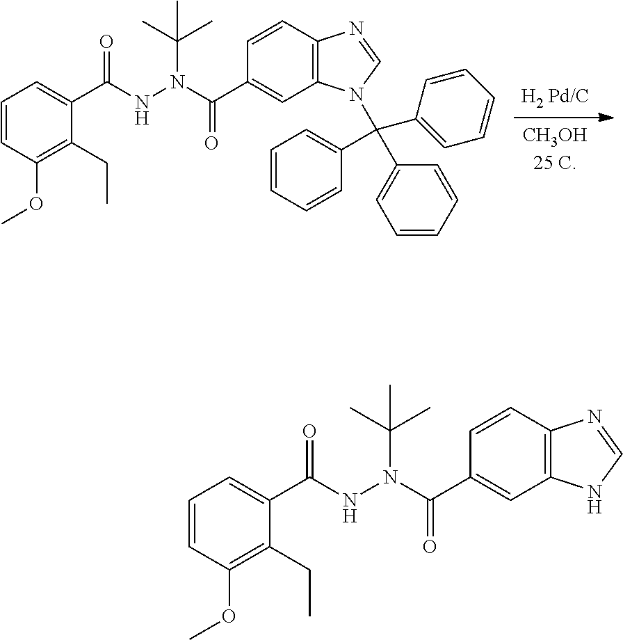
C1=CC2=C(C=C1C(N(NC(C1=CC=CC(OC)=C1CC)=O)C(C)(C)C)=O)N(C(C1=CC=CC=C1)(C1=CC=CC=C1)C1=CC=CC=C1)C=N2.C1=CC2=C(C=C1C(N(NC(C1=CC=CC(OC)=C1CC)=O)C(C)(C)C)=O)NC=N2
